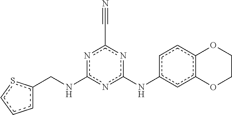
c1(CNc2nc(Nc3ccc4c(c3)OCCO4)nc(C#N)n2)cccs1
